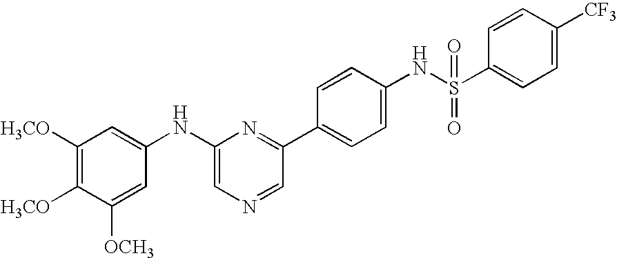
C1([H3CO])=C([H3CO])C([OCH3])=CC(NC2=CN=CC(C3=CC=C(NS(C4=CC=C([CF3])C=C4)(=O)=O)C=C3)=N2)=C1
